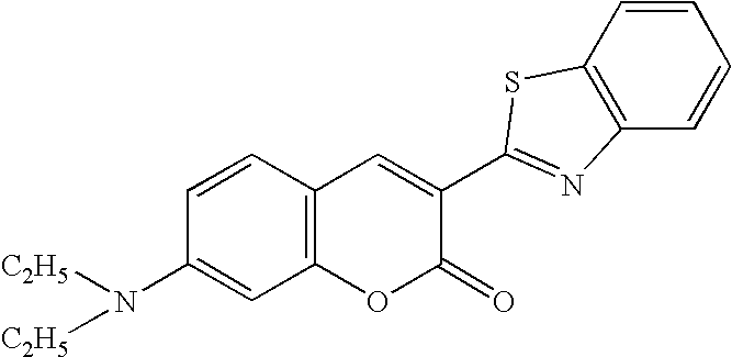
C12=C(C=CC(N([C2H5])[C2H5])=C1)C=C(C1=NC3=C(C=CC=C3)S1)C(=O)O2
